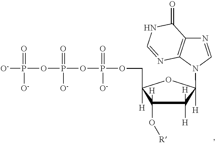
C1([H])([H])C([H])(O[R])C([H])(COP(OP(OP([O-])(=O)[O-])(=O)[O-])(=O)[O-])OC1([H])N1C2=C(N=C1)C(=O)NC=N2
